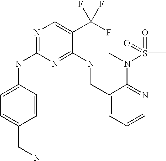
C1(CNC2=NC(NC3=CC=C(CN)C=C3)=NC=C2C(F)(F)F)=CC=CN=C1N(S(C)(=O)=O)C
